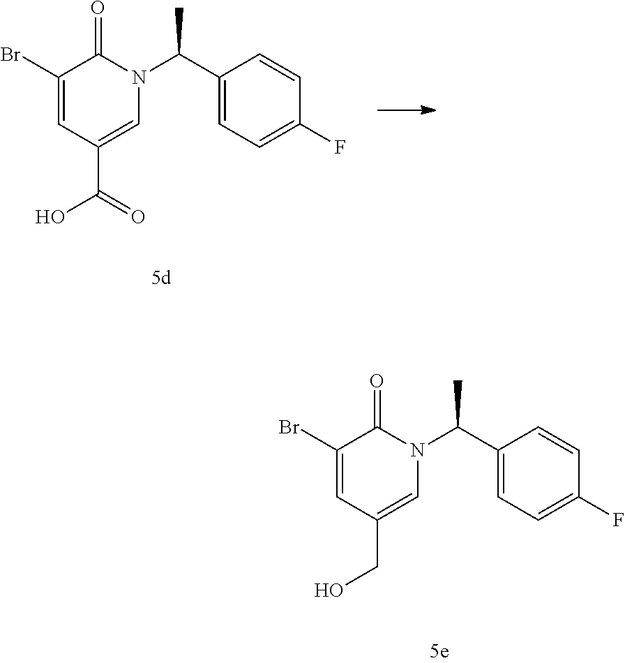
C1(Br)=CC(CO)=CN(C(C2=CC=C(F)C=C2)C)C1=O.C1(Br)=CC(C(O)=O)=CN(C(C2=CC=C(F)C=C2)C)C1=O
